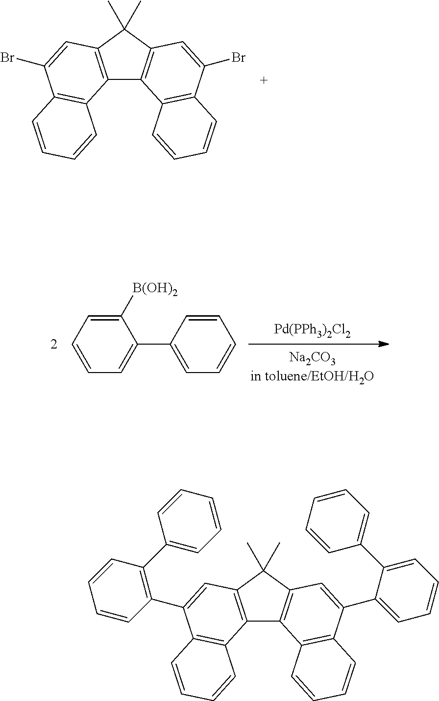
C12=C(C(C)(C)C3=C1C1=C(C(Br)=C3)C=CC=C1)C=C(Br)C1=C2C=CC=C1.[Pd(PPh3)2Cl2].C1([B(OH)2])=CC=CC=C1C1=CC=CC=C1.C12=C(C(C)(C)C3=C1C1=C(C(C4=CC=CC=C4C4=CC=CC=C4)=C3)C=CC=C1)C=C(C1=C(C3=CC=CC=C3)C=CC=C1)C1=C2C=CC=C1
